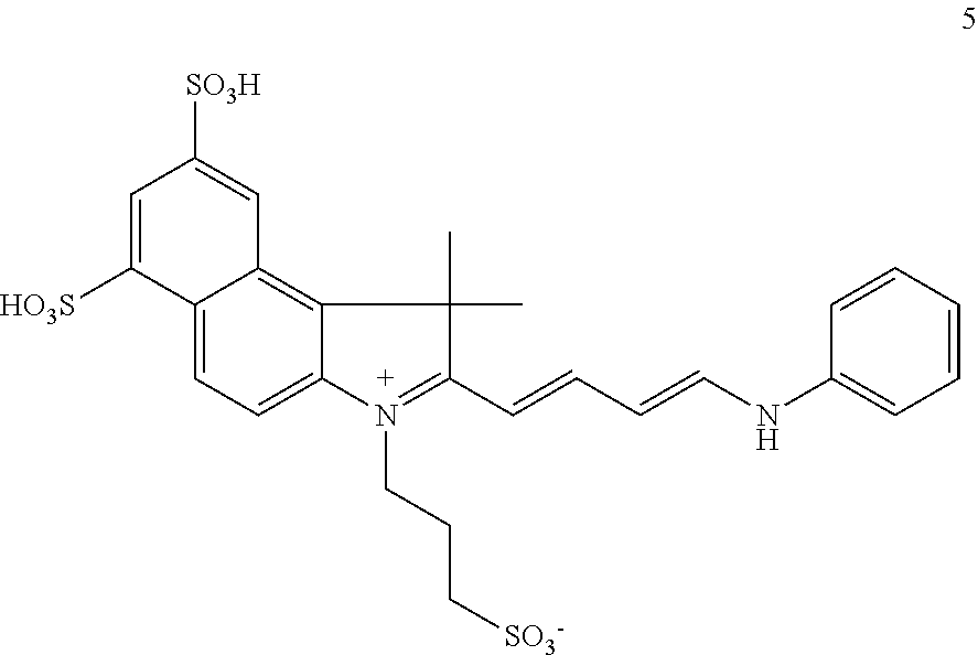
C12=CC=C3C(=C1C=C([SO3H])C=C2[HO3S])C(C)(C)C(C=CC=CNC1=CC=CC=C1)=N3CCC[SO3-]
